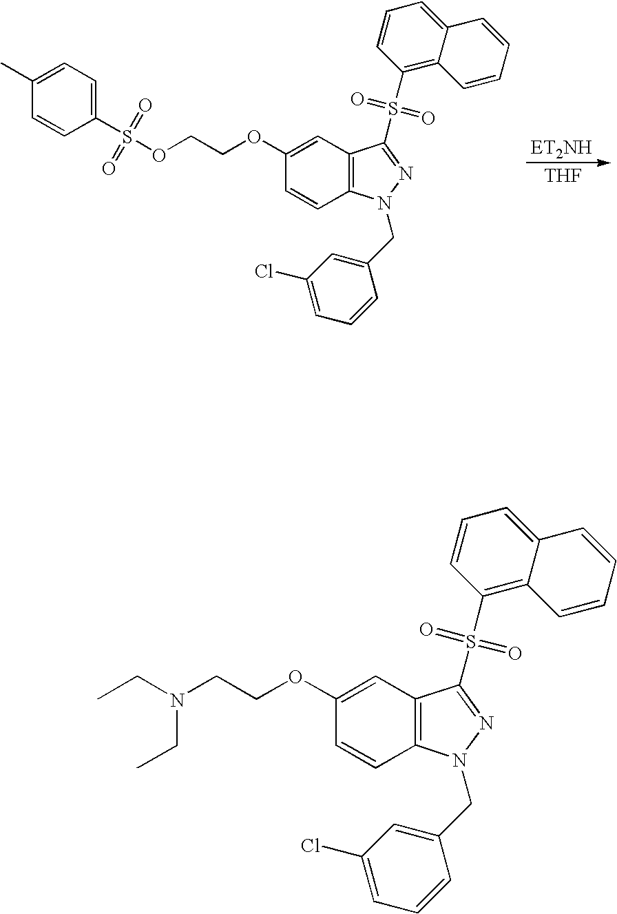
[THF].[ET2NH].C1=CC(S(OCCOC2=CC3=C(C=C2)N(CC2=CC(Cl)=CC=C2)N=C3S(C2=C3C(=CC=C2)C=CC=C3)(=O)=O)(=O)=O)=CC=C1C.N(CCOC1=CC2=C(C=C1)N(CC1=CC(Cl)=CC=C1)N=C2S(C1=C2C(=CC=C1)C=CC=C2)(=O)=O)(CC)CC
